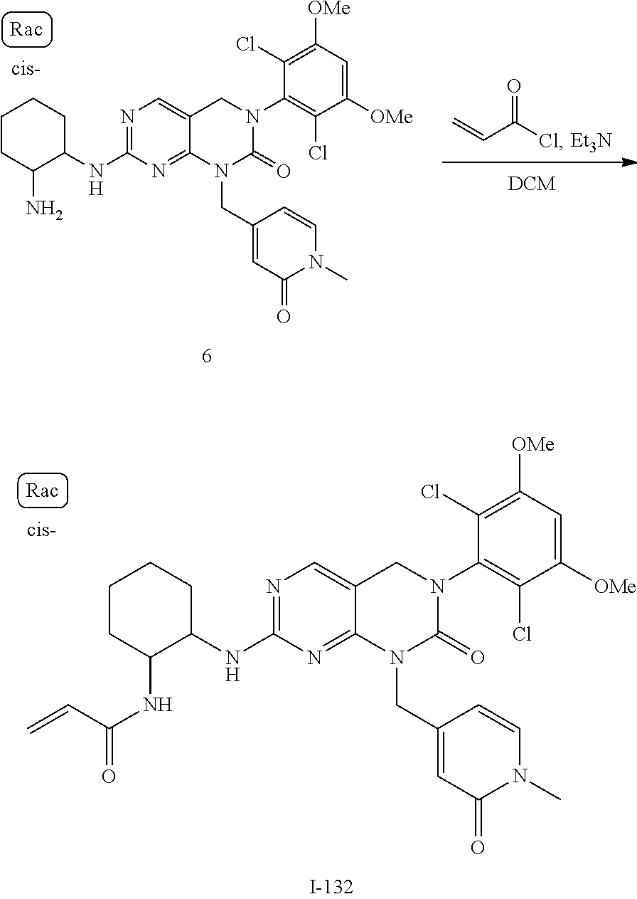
[Et3N].C=CC(Cl)=O.C1(NC2CCCCC2N)=NC=C2C(=N1)N(CC1=CC(=O)N(C)C=C1)C(=O)N(C1=C(Cl)C([OMe])=CC([OMe])=C1Cl)C2.C1(NC2CCCCC2NC(=O)C=C)=NC=C2C(=N1)N(CC1=CC(=O)N(C)C=C1)C(=O)N(C1=C(Cl)C([OMe])=CC([OMe])=C1Cl)C2
